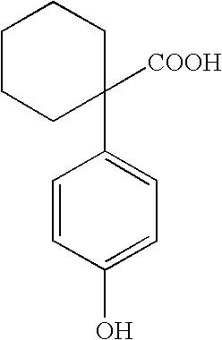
C1=CC(O)=CC=C1C1([COOH])CCCCC1
